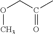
O(CC(C)=O)C
